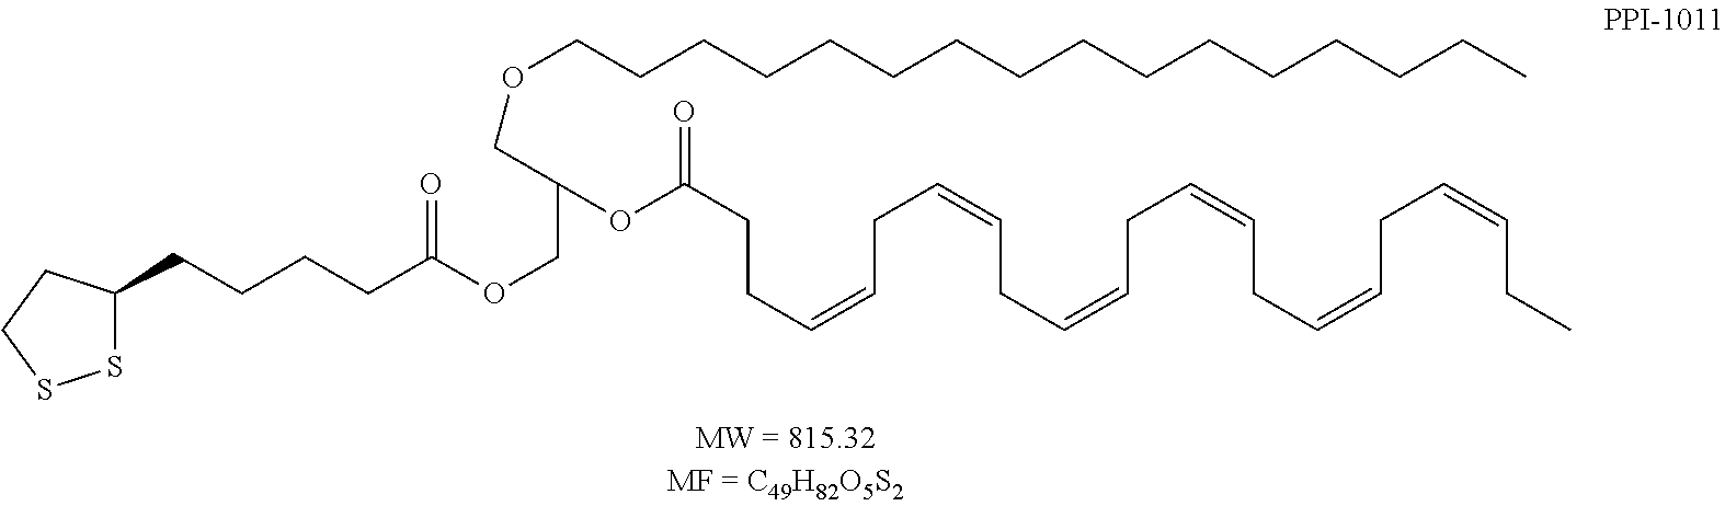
CCC=CCC=CCC=CCC=CCC=CCC=CCCC(OC(COCCCCCCCCCCCCCCCC)COC(CCCCC1SSCC1)=O)=O
